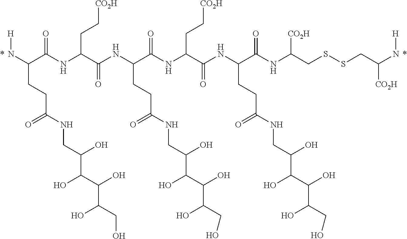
N(C(C(NC(C(NC(C(NC(C(NC(C(NC(CSSCC(N[H])[CO2H])[CO2H])=O)CCC(NCC(C(O)C(O)C(CO)O)O)=O)=O)CC[CO2H])=O)CCC(NCC(C(O)C(O)C(CO)O)O)=O)=O)CC[CO2H])=O)CCC(NCC(C(O)C(O)C(CO)O)O)=O)[H].*.*
